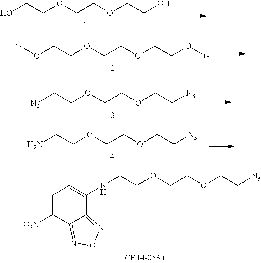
OCCOCCOCCO.O(CCOCCOCCO[ts])[ts].[N3]CCOCCOCC[N3].NCCOCCOCC[N3].N(CCOCCOCC[N3])C1=CC=C([O2N])C2=NON=C12
